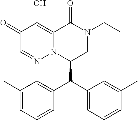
C1(=O)C=NN2C(=C1O)C(=O)N(CC)CC2C(C1=CC(C)=CC=C1)C1=CC=CC(C)=C1
